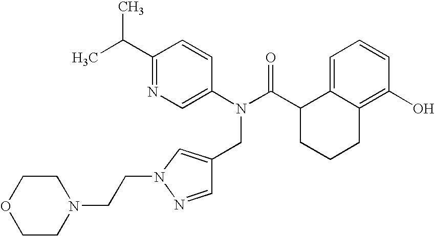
C1(C(C)C)=NC=C(N(C(C2CCCC3=C(O)C=CC=C23)=O)CC2=CN(CCN3CCOCC3)N=C2)C=C1
